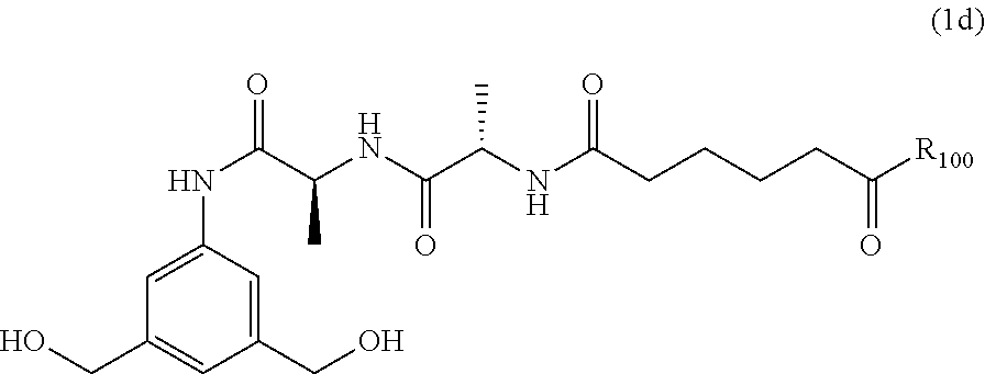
OCC1=CC(NC(C(NC(C(NC(CCCCC([R100])=O)=O)C)=O)C)=O)=CC(CO)=C1
